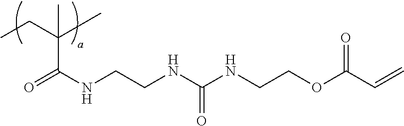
C(CC)(C)(C(=O)NCCNC(NCCOC(C=C)=O)=O)C
